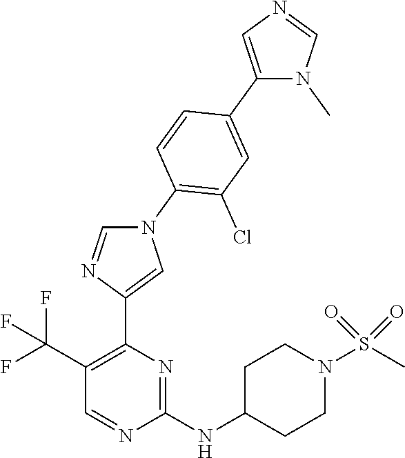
C1(NC2CCN(S(C)(=O)=O)CC2)=NC(C2=CN(C3=C(Cl)C=C(C4=CN=CN4C)C=C3)C=N2)=C(C(F)(F)F)C=N1
